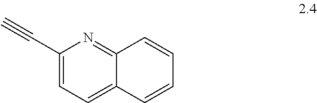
C1(C#C)=CC=C2C(=N1)C=CC=C2
